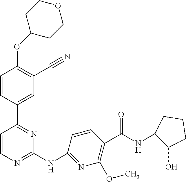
C1=CN=C(NC2=NC(OC)=C(C(NC3C(O)CCC3)=O)C=C2)N=C1C1=CC(C#N)=C(OC2CCOCC2)C=C1
